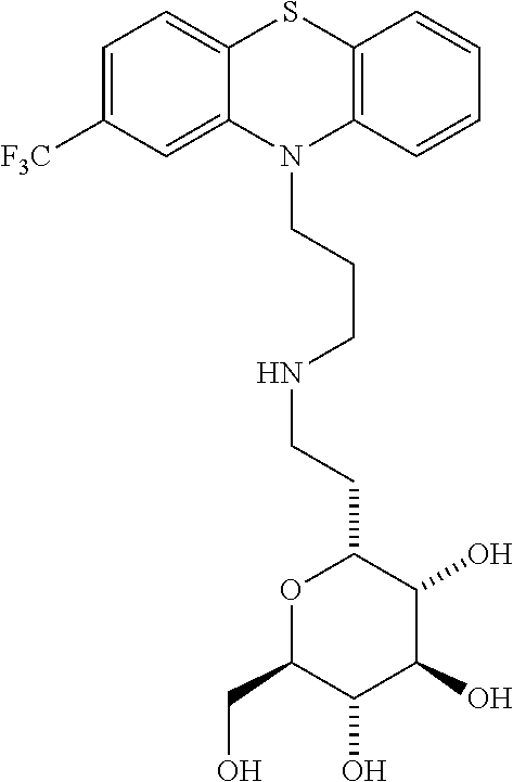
C1=C([F3C])C=C2C(=C1)SC1=C(N2CCCNCCC2C(O)C(O)C(O)C(CO)O2)C=CC=C1
